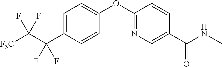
C1=C(C(C([F3C])(F)F)(F)F)C=CC(OC2=NC=C(C(NC)=O)C=C2)=C1
